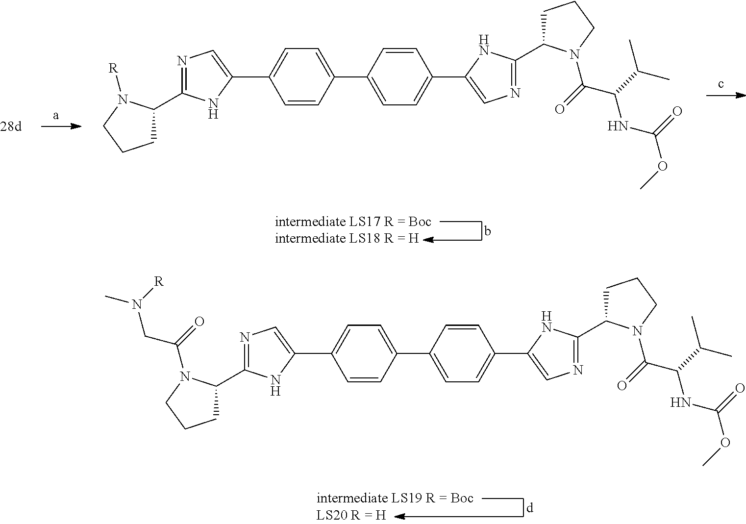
C1=CC(C2=CC=C(C3=CN=C(C4CCCN4C(=O)C(C(C)C)NC(OC)=O)N3)C=C2)=CC=C1C1=CN=C(C2CCCN2[R])N1.C1=CC(C2=CC=C(C3=CN=C(C4CCCN4C(=O)C(C(C)C)NC(OC)=O)N3)C=C2)=CC=C1C1=CN=C(C2CCCN2C(=O)CN([R])C)N1
